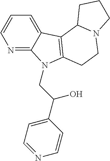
N1=C2C(=CC=C1)C1=C(N2CC(C2=CC=NC=C2)O)CCN2C1CCC2
